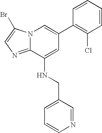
N12C(=NC=C1Br)C(NCC1=CC=CN=C1)=CC(C1=C(Cl)C=CC=C1)=C2
